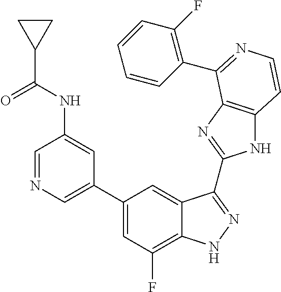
C1(C2=CN=CC(NC(C3CC3)=O)=C2)=CC(F)=C2C(=C1)C(C1=NC3=C(N1)C=CN=C3C1=C(F)C=CC=C1)=NN2
